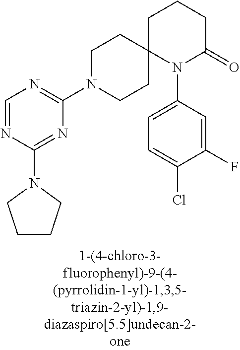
C1=NC(N2CCCC2)=NC(N2CCC3(CC2)N(C2=CC=C(Cl)C(F)=C2)C(=O)CCC3)=N1
